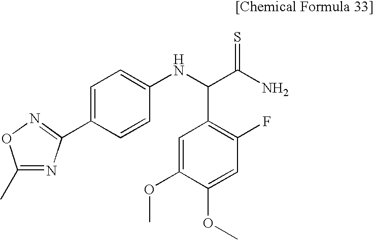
C1=C(C2=NOC(C)=N2)C=CC(NC(C(N)=S)C2=C(F)C=C(OC)C(OC)=C2)=C1
